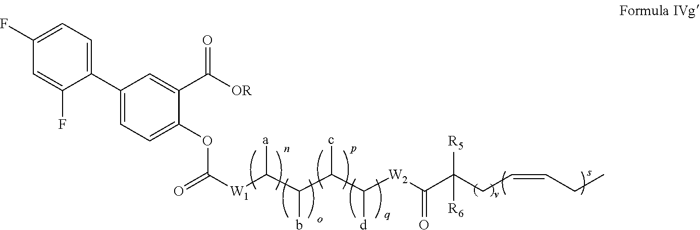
[W2](C(C(CC=CCC)([R5])[R6])=O)C([d])C(C(C([W1]C(=O)OC1=CC=C(C2=CC=C(F)C=C2F)C=C1C([OR])=O)[a])b)c
